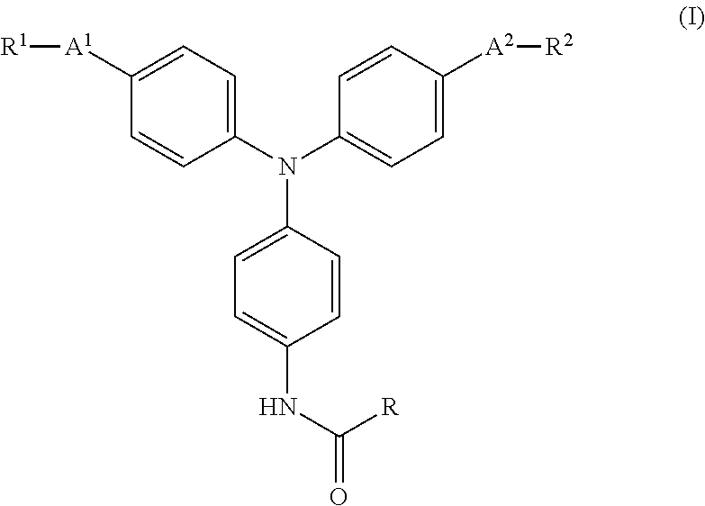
C1(N(C2=CC=C([A2][R2])C=C2)C2=CC=C(NC(=O)[R])C=C2)=CC=C([A1][R1])C=C1
